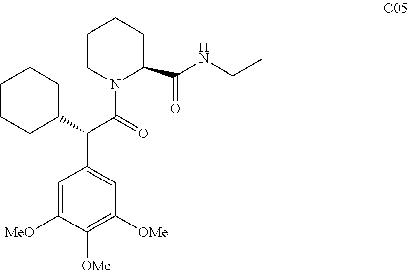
C1=C([MeO])C([OMe])=C([OMe])C=C1C(C1CCCCC1)C(=O)N1C(C(=O)NCC)CCCC1
